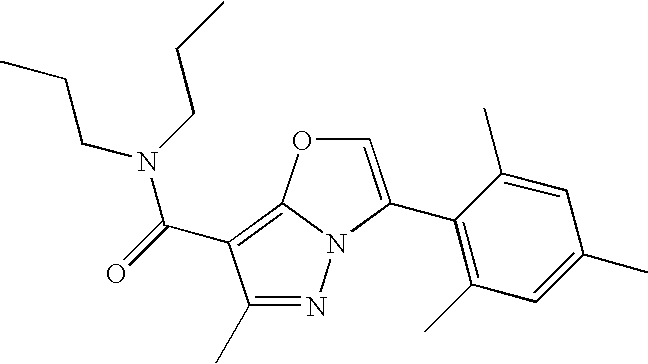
N1=C(C)C(C(=O)N(CCC)CCC)=C2N1C(C1=C(C)C=C(C)C=C1C)=CO2
